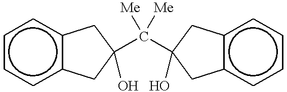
c1ccc2c(c1)CC(C(C1(O)Cc3ccccc3C1)([Me])[Me])(O)C2
